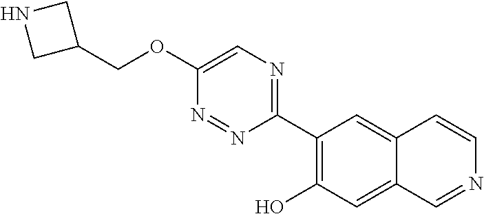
C(OC1=CN=C(C2=C(O)C=C3C(=C2)C=CN=C3)N=N1)C1CNC1
